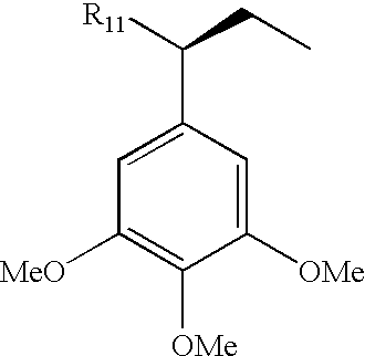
C1=C(C([R11])CC)C=C([OMe])C([OMe])=C1[MeO]
